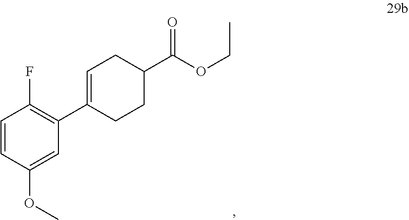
C1=CC(OC)=CC(C2=CCC(C(OCC)=O)CC2)=C1F
